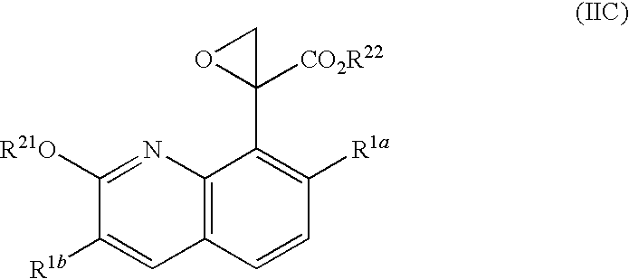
C12=C(C=CC([R1a])=C1C1([CO2R22])OC1)C=C([R1b])C([R21O])=N2
